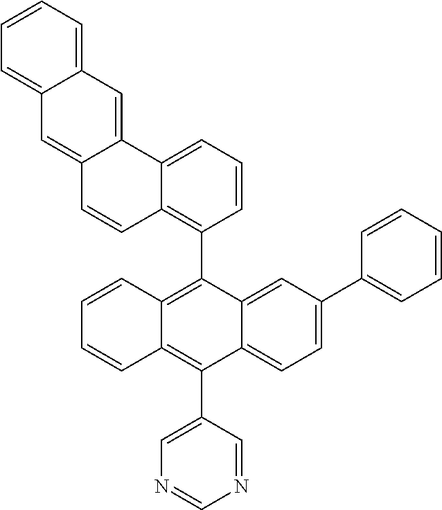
C1=CC=C2C(=C1)C=C1C(=C2)C=CC2=C(C3=C4C(=C(C5=CN=CN=C5)C5=CC=C(C6=CC=CC=C6)C=C35)C=CC=C4)C=CC=C12
